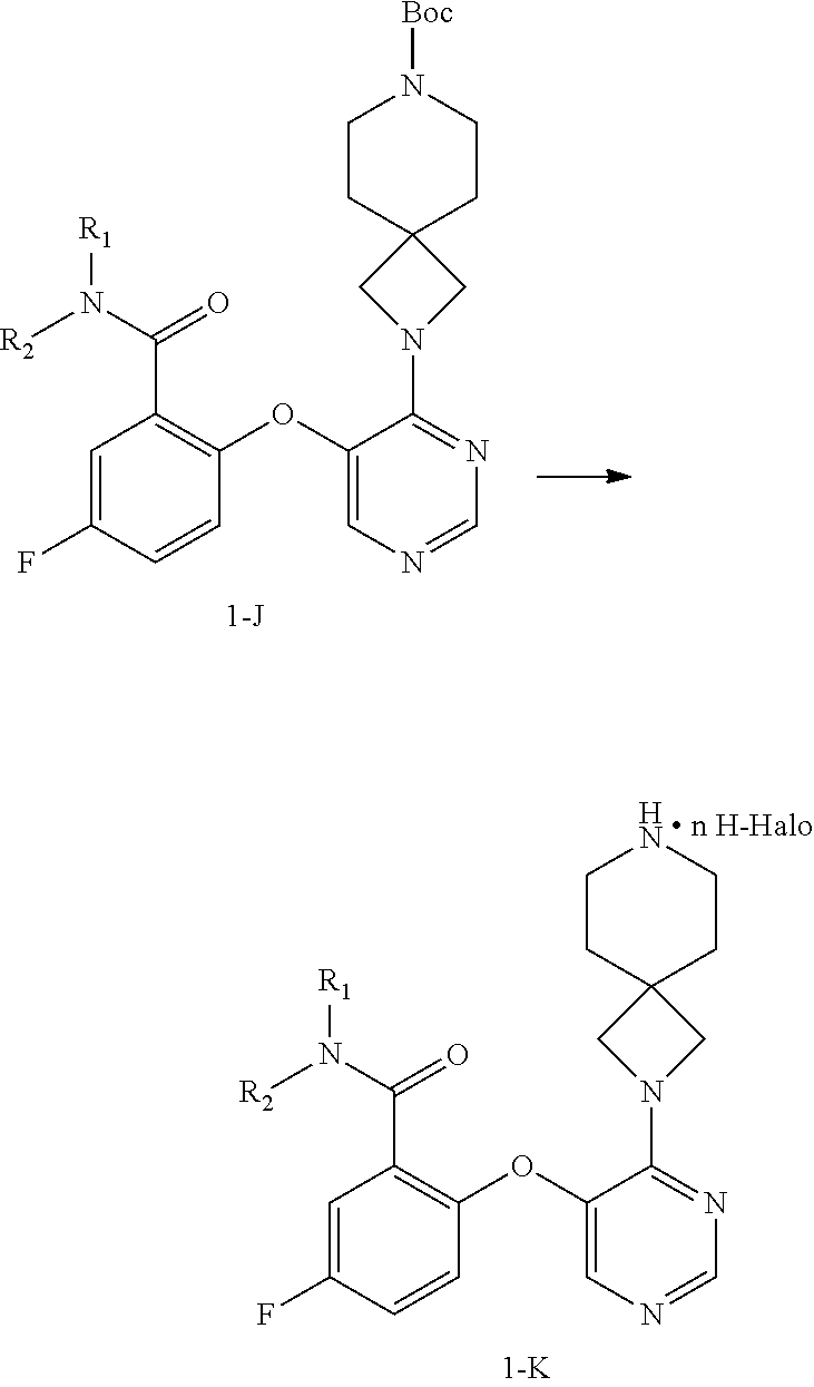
C1=C(F)C=CC(OC2=CN=CN=C2N2CC3(C2)CCNCC3)=C1C(N([R1])[R2])=O.C1=C(F)C=CC(OC2=CN=CN=C2N2CC3(C2)CCN([Boc])CC3)=C1C(N([R1])[R2])=O
